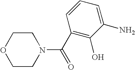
C1CN(C(C2=C(O)C(N)=CC=C2)=O)CCO1
